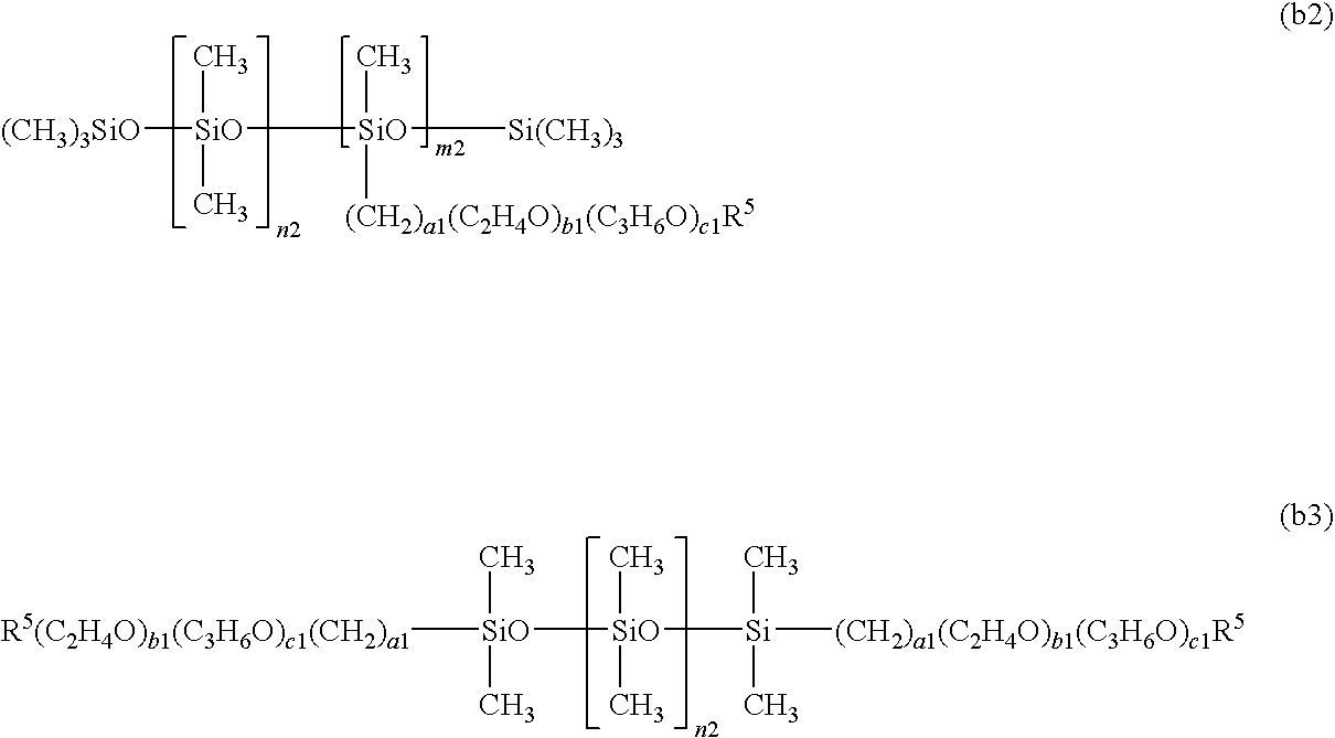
C[SiO](C)([R5(C2H4O)b1(C3H6O)c1(CH2)a1])[SiO](C)(C)[Si](C)(C)[(CH2)a1(C2H4O)b1(C3H6O)c1R5].C[SiO](C)([(CH3)3SiO])[SiO](C)([(CH2)a1(C2H4O)b1(C3H6O)c1R5])[Si(CH3)3]
